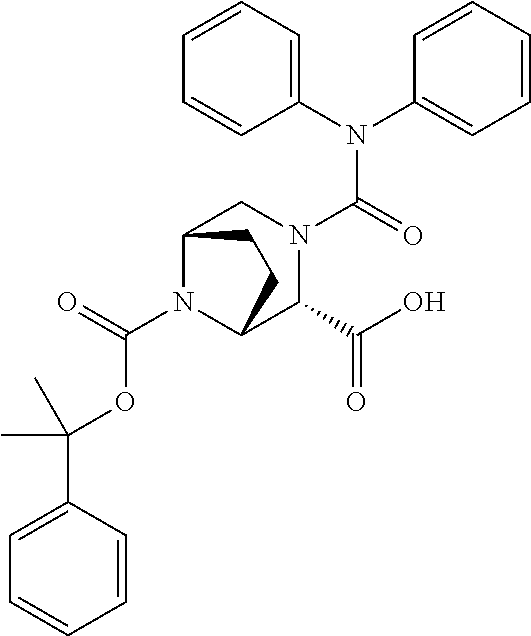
N(C(=O)N1CC2N(C(OC(C3=CC=CC=C3)(C)C)=O)C(C1C(O)=O)CC2)(C1=CC=CC=C1)C1=CC=CC=C1
